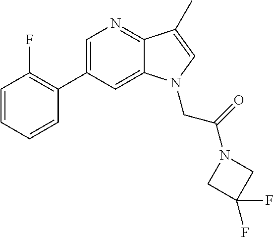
C1=C(C2=C(F)C=CC=C2)C=C2C(=N1)C(C)=CN2CC(N1CC(F)(F)C1)=O
